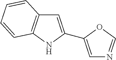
C1=C(C2=CN=CO2)NC2=C1C=CC=C2
